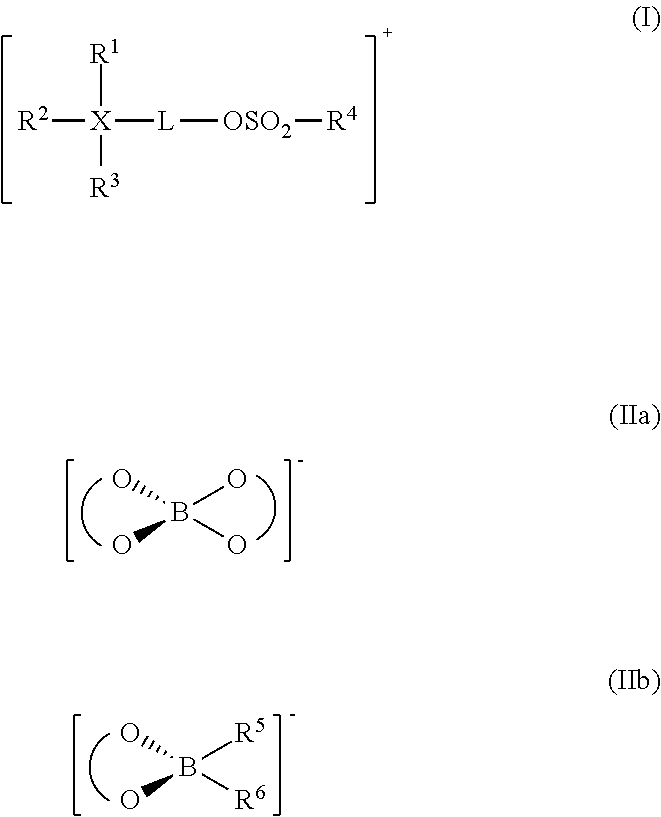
[R2][X]([L][OSO2][R4])([R1])[R3].OB(O)(O)O.OB([R5])(O)[R6]
